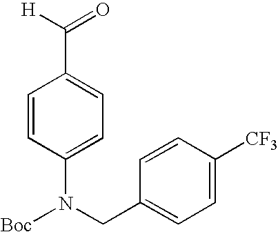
C1=CC(N(CC2=CC=C([CF3])C=C2)[Boc])=CC=C1C([H])=O
